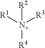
[N+]([R4])([R1])([R3])[R2]
